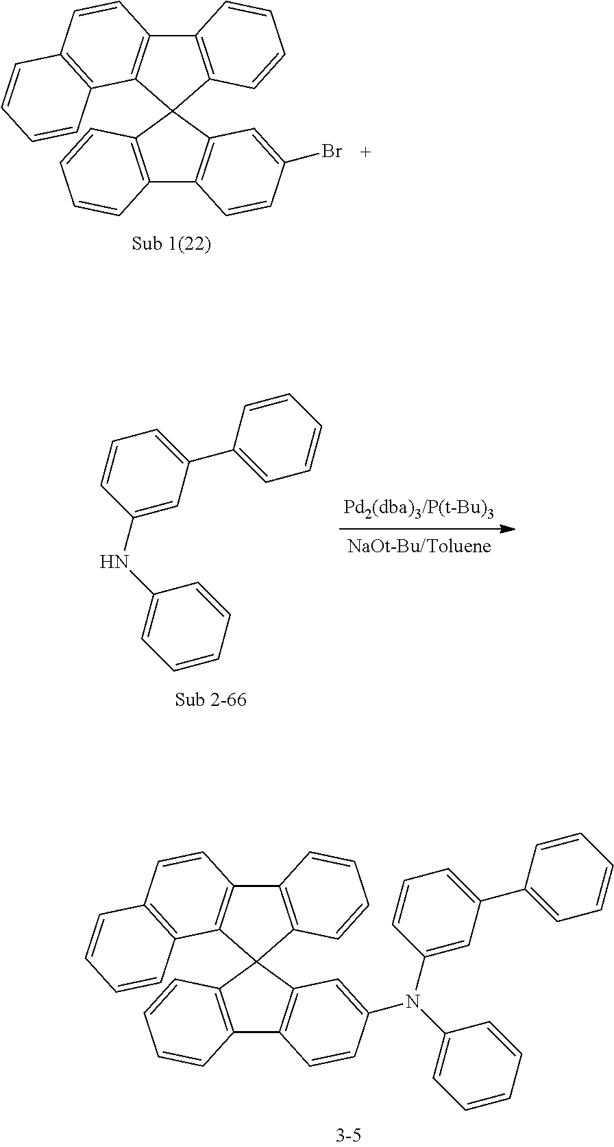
C12=C(C3(C4=C1C=CC(Br)=C4)C1=C(C4=C3C3=C(C=C4)C=CC=C3)C=CC=C1)C=CC=C2.N(C1=CC=CC=C1)C1=CC(C2=CC=CC=C2)=CC=C1.C12=C(C3(C4=C1C=CC(N(C1=CC=CC=C1)C1=CC(C5=CC=CC=C5)=CC=C1)=C4)C1=C(C4=C3C3=C(C=C4)C=CC=C3)C=CC=C1)C=CC=C2
